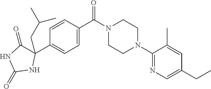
C1=CC(C(N2CCN(C3=NC=C(CC)C=C3C)CC2)=O)=CC=C1C1(CC(C)C)C(=O)NC(=O)N1
